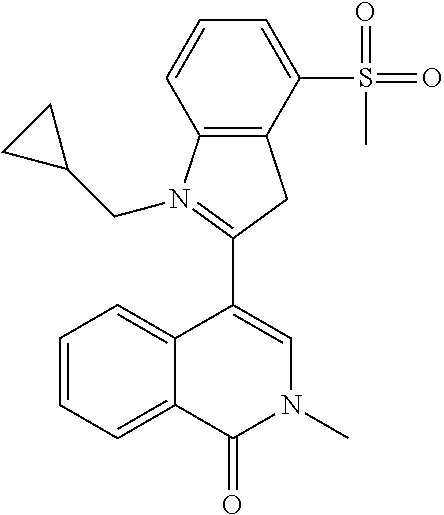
C1(C2=CN(C)C(=O)C3=CC=CC=C23)=N(CC2CC2)C2=C(C1)C(S(=O)(=O)C)=CC=C2
